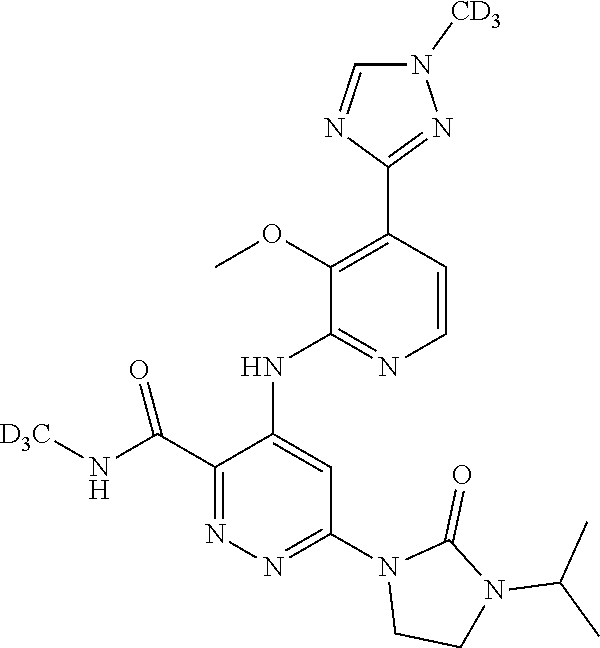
C1(C(N[D3C])=O)=NN=C(N2CCN(C(C)C)C2=O)C=C1NC1=NC=CC(C2=NN([CD3])C=N2)=C1OC
